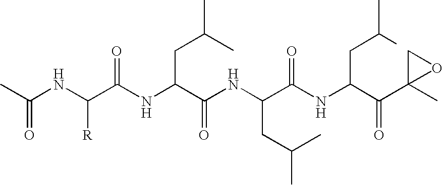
CC(NC(C(NC(C(NC(C(NC(C(C1(C)OC1)=O)CC(C)C)=O)CC(C)C)=O)CC(C)C)=O)[R])=O
